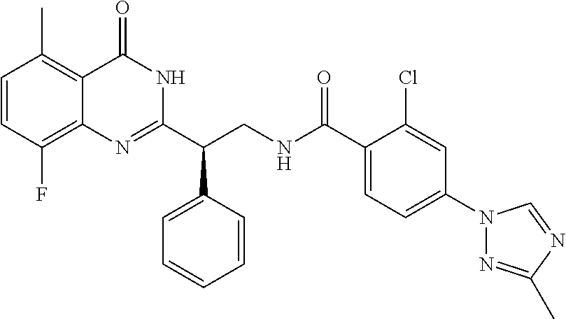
C1(C(CNC(C2=CC=C(N3N=C(C)N=C3)C=C2Cl)=O)C2=CC=CC=C2)=NC2=C(F)C=CC(C)=C2C(=O)N1
